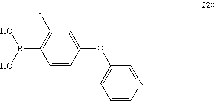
C1=CC(OC2=CC=CN=C2)=CC(F)=C1B(O)O
